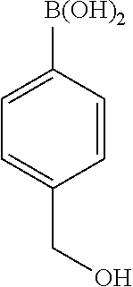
C1=CC([B(OH)2])=CC=C1CO
